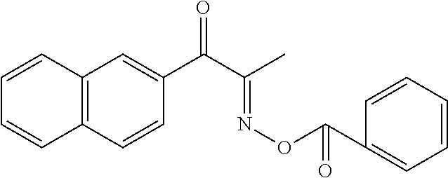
C1=CC=CC2=C1C=CC(C(C(C)=NOC(C1=CC=CC=C1)=O)=O)=C2
